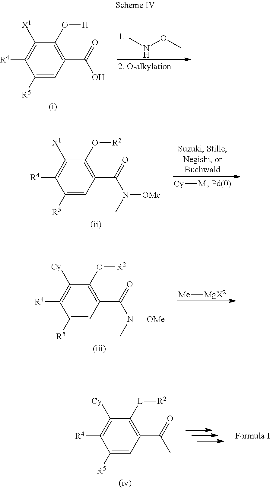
CNOC.C1([X1])=C([R4])C([R5])=CC(C(=O)O)=C1O[H].[Cy][M].C1([X1])=C([R4])C([R5])=CC(C(=O)N([OMe])C)=C1O[R2].[Me][MgX2].C1([Cy])=C([R4])C([R5])=CC(C(=O)N([OMe])C)=C1O[R2].C1([Cy])=C([R4])C([R5])=CC(C(=O)C)=C1[L][R2]
